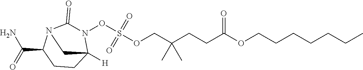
C(CCCCOC(CCC(COS(=O)(ON1C(=O)N2C(C(=O)N)CCC1([H])C2)=O)(C)C)=O)CC
